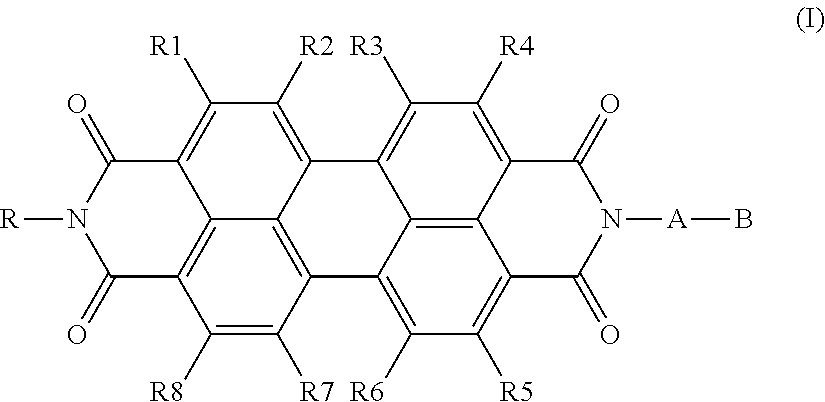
C12=C([R3])C([R4])=C3C4=C1C(=C([R6])C([R5])=C4C(=O)N([A]B)C3=O)C1=C3C2=C([R2])C([R1])=C2C3=C(C([R8])=C1[R7])C(=O)N([R])C2=O
